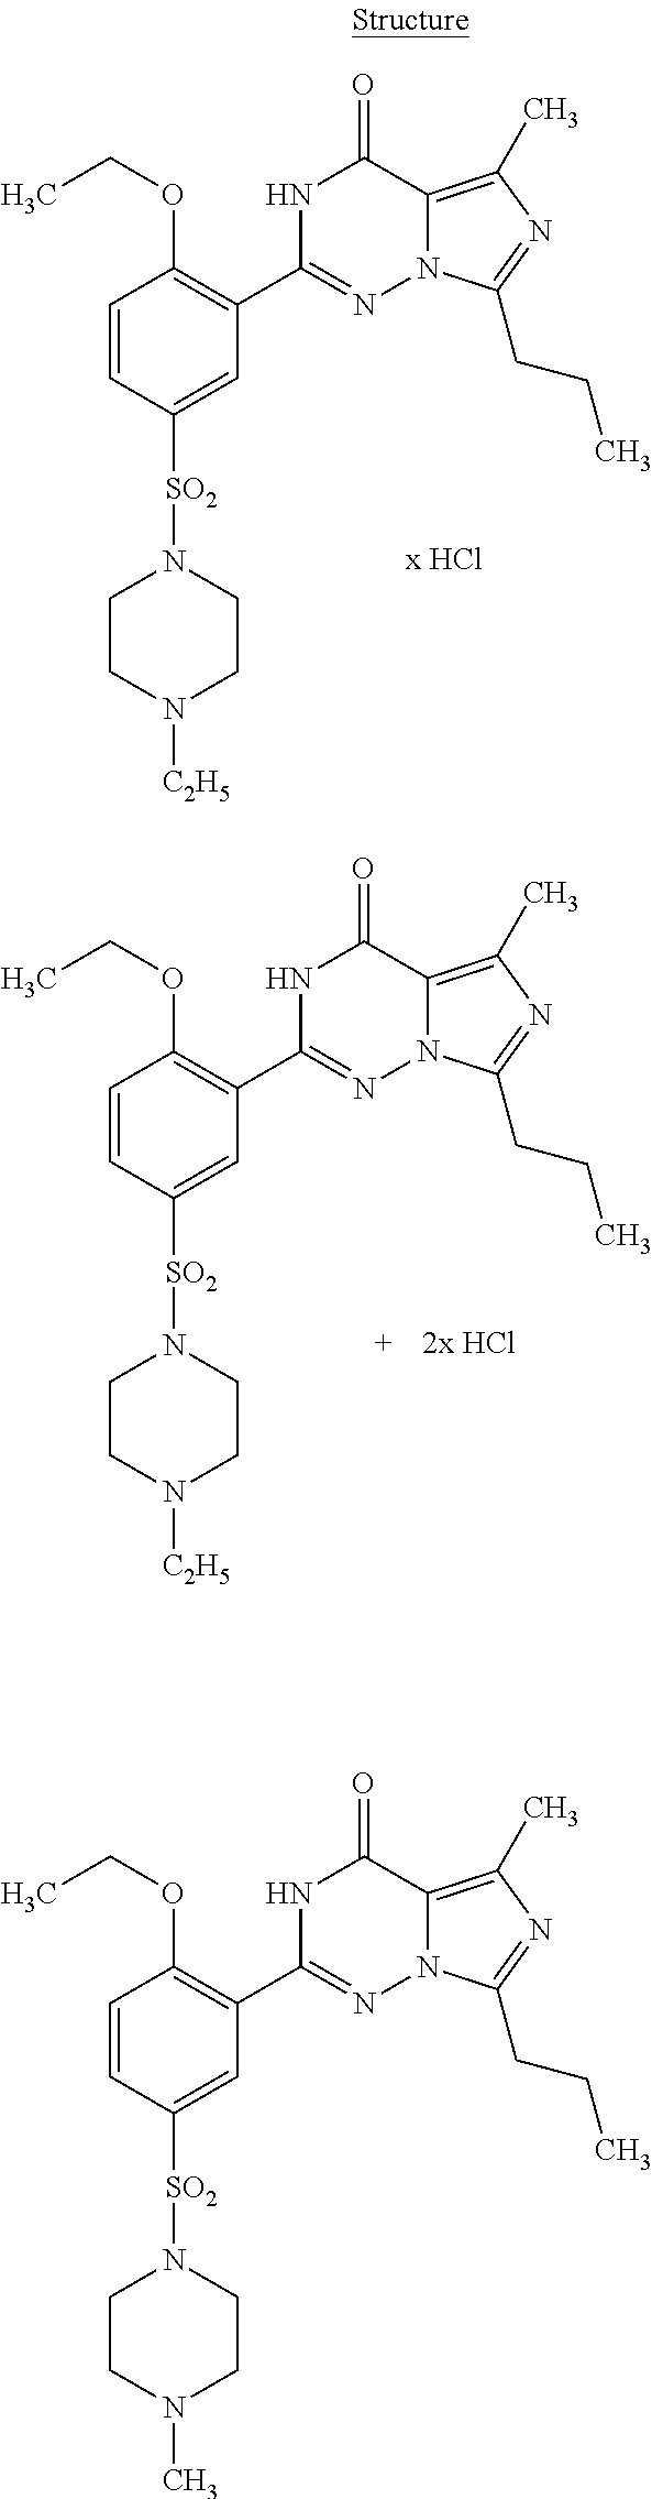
C1=CC([SO2]N2CCN([C2H5])CC2)=CC(C2=NN3C(=C(C)N=C3CCC)C(=O)N2)=C1OCC.C1=CC([SO2]N2CCN([C2H5])CC2)=CC(C2=NN3C(=C(C)N=C3CCC)C(=O)N2)=C1OCC.C1=CC([SO2]N2CCN(C)CC2)=CC(C2=NN3C(=C(C)N=C3CCC)C(=O)N2)=C1OCC
